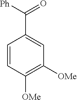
C1=CC([OMe])=C([OMe])C=C1C([Ph])=O
